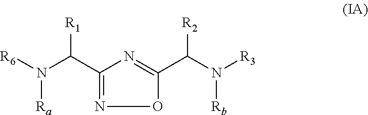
O1C(C(N([R3])[Rb])[R2])=NC(C(N([R6])[Ra])[R1])=N1
